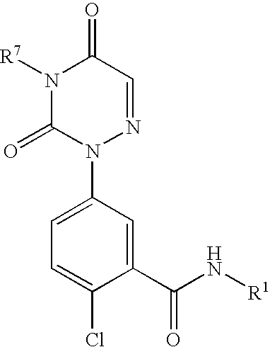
N1([R7])C(=O)N(C2=CC=C(Cl)C(C(N[R1])=O)=C2)N=CC1=O
